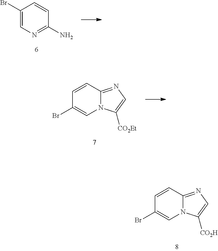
C1(Br)=CN=C(N)C=C1.C1=CC2=NC=C([CO2Et])N2C=C1Br.C1=CC2=NC=C([CO2H])N2C=C1Br
